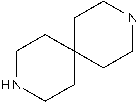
C1C2(CCNC1)CCNCC2
